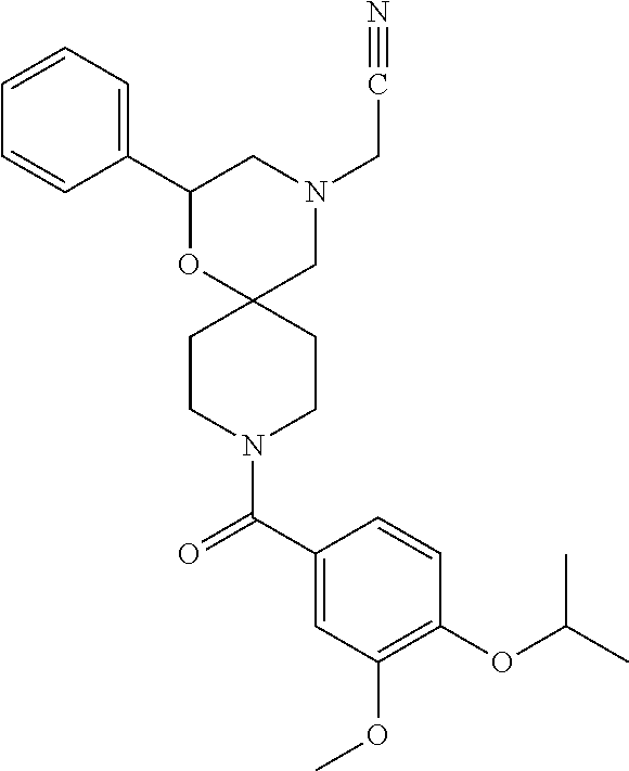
N1(CC#N)CC2(OC(C3=CC=CC=C3)C1)CCN(C(C1=CC(OC)=C(OC(C)C)C=C1)=O)CC2
